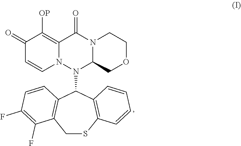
C1(=O)C=CN2C(=C1[OP])C(=O)N1C(N2C2C3=C(CSC4=C2C=CC=C4)C(F)=C(F)C=C3)COCC1
